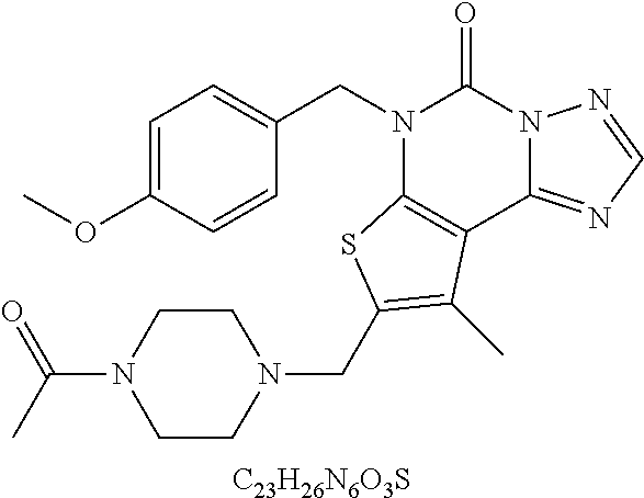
C1=C(OC)C=CC(CN2C3=C(C4=NC=NN4C2=O)C(C)=C(CN2CCN(C(=O)C)CC2)S3)=C1.[C23H26N6O3S]
